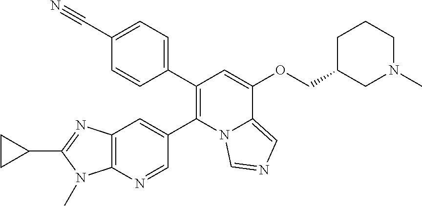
C12=C(N=CC(C3=C(C4=CC=C(C#N)C=C4)C=C(OCC4CN(C)CCC4)C4=CN=CN34)=C1)N(C)C(C1CC1)=N2
